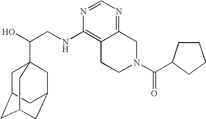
C(CNC1=C2C(=NC=N1)CN(C(=O)C1CCCC1)CC2)(O)C12CC3CC(CC(C1)C3)C2
